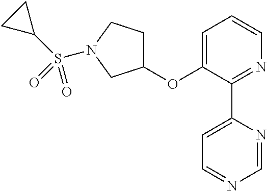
C1(OC2=CC=CN=C2C2=CC=NC=N2)CCN(S(C2CC2)(=O)=O)C1
